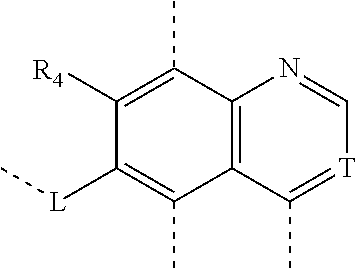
C1([R4])=C(C)C2=C(C(C)=C1[L]C)C(C)=[T]C=N2
